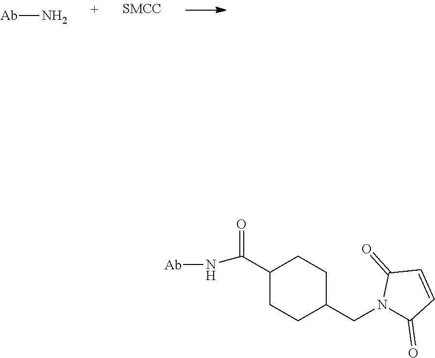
[Ab]N.C1(C(N[Ab])=O)CCC(CN2C(=O)C=CC2=O)CC1
